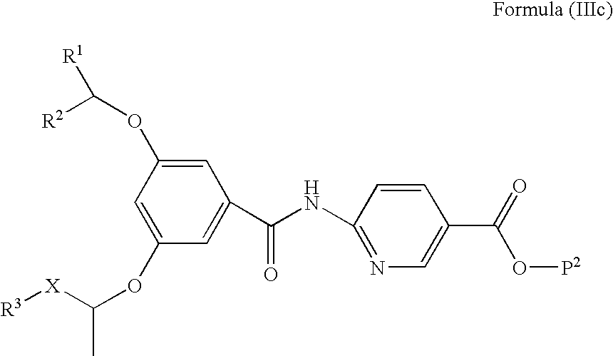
C1=C(OC([R2])[R1])C=C(OC([X][R3])C)C=C1C(NC1=NC=C(C(=O)O[P2])C=C1)=O
